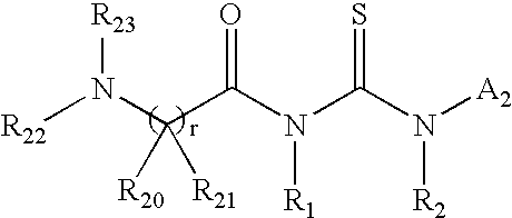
[R22]N(C(C(N(C(N([A2])[R2])=S)[R1])=O)([R21])[R20])[R23]
